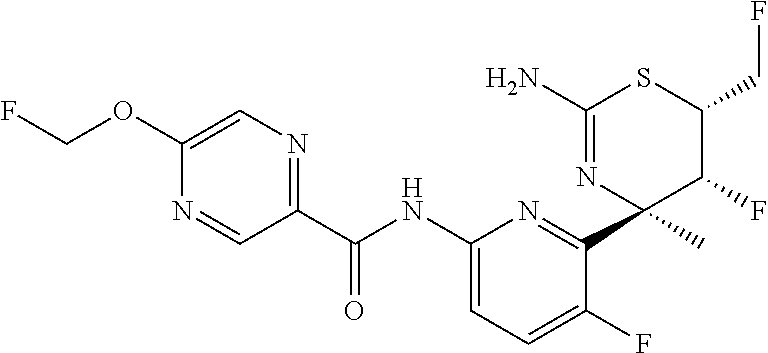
C1(C(NC2=CC=C(F)C(C3(C)C(F)C(CF)SC(N)=N3)=N2)=O)=NC=C(OCF)N=C1
